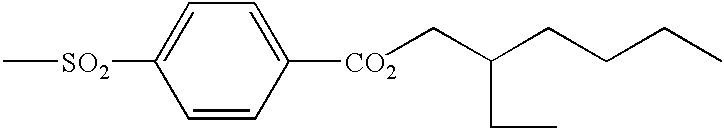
C[SO2]C1=CC=C([CO2]CC(CCCC)CC)C=C1
